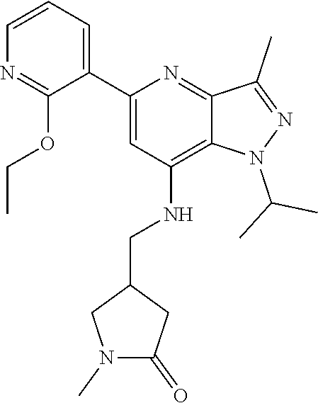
C1=CC=C(C2=CC(NCC3CN(C)C(=O)C3)=C3C(=N2)C(C)=NN3C(C)C)C(OCC)=N1
